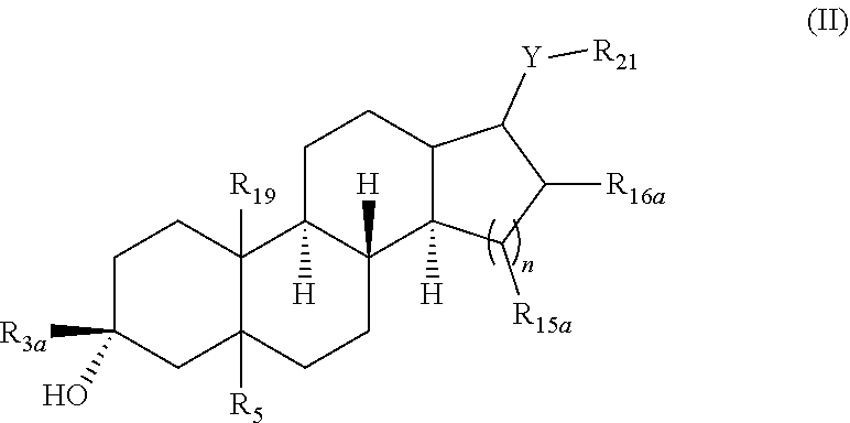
C1C2([H])C([H])(C3([H])C(C1)C([Y][R21])C([R16a])C3[R15a])CCC1([R5])C2([R19])CCC([R3a])(O)C1
